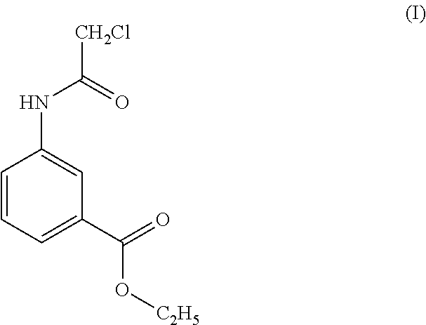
C1(C(O[C2H5])=O)=CC=CC(NC(=O)[CH2Cl])=C1
